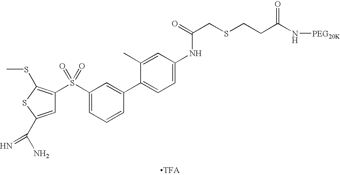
C1=C(C(N)=N)SC(SC)=C1S(C1=CC=CC(C2=CC=C(NC(=O)CSCCC(N[PEG20K])=O)C=C2C)=C1)(=O)=O
